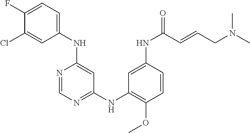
C1(F)=CC=C(NC2=CC(NC3=C(OC)C=CC(NC(=O)C=CCN(C)C)=C3)=NC=N2)C=C1Cl
